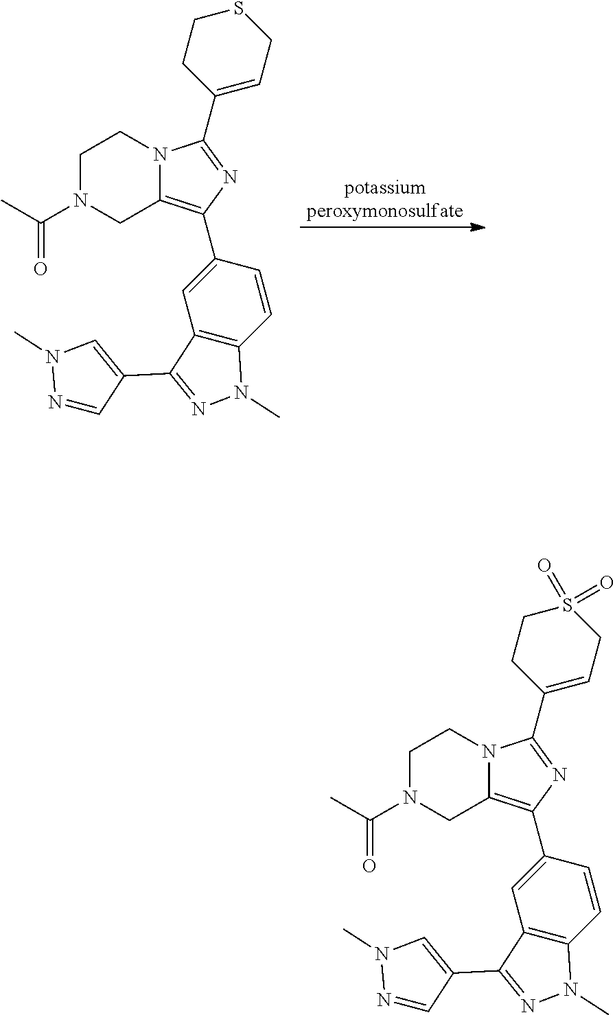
C1N(C(C)=O)CC2=C(C3=CC4=C(C=C3)N(C)N=C4C3=CN(C)N=C3)N=C(C3=CCSCC3)N2C1.C1N(C(C)=O)CC2=C(C3=CC4=C(C=C3)N(C)N=C4C3=CN(C)N=C3)N=C(C3=CCS(=O)(=O)CC3)N2C1
